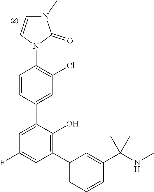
C1=CC(C2=CC(F)=CC(C3=CC=CC(C4(NC)CC4)=C3)=C2O)=CC(Cl)=C1N1C(=O)N(C)C=C1
